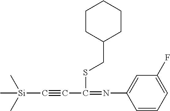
C[Si](C)(C)C#CC(SCC1CCCCC1)=NC1=CC(F)=CC=C1
